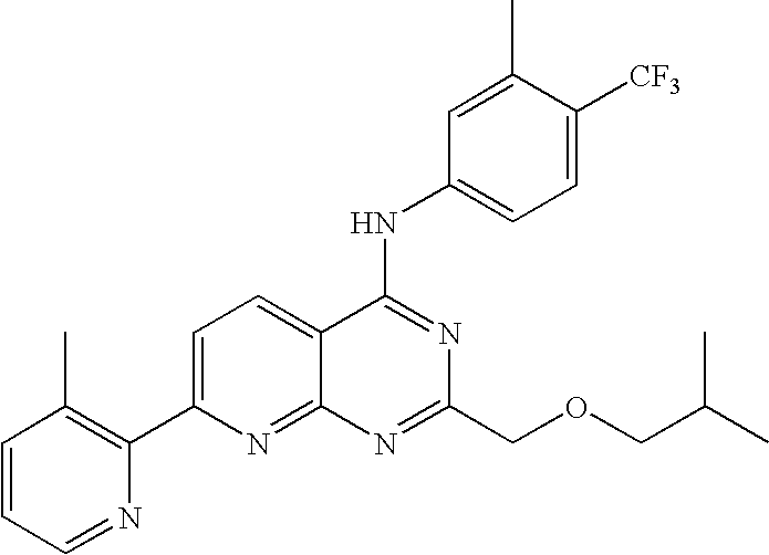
C1=CC=NC(C2=CC=C3C(=N2)N=C(COCC(C)C)N=C3NC2=CC=C([CF3])C(C)=C2)=C1C
